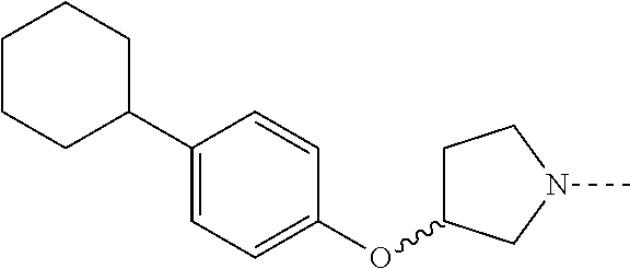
C1(C2CCCCC2)=CC=C(OC2CCN(C)C2)C=C1
